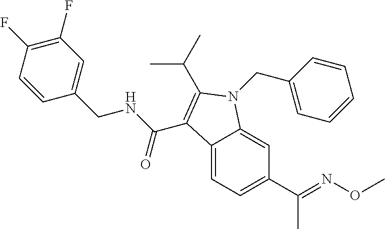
C1(F)=C(F)C=CC(CNC(=O)C2=C(C(C)C)N(CC3=CC=CC=C3)C3=CC(C(=NOC)C)=CC=C32)=C1
